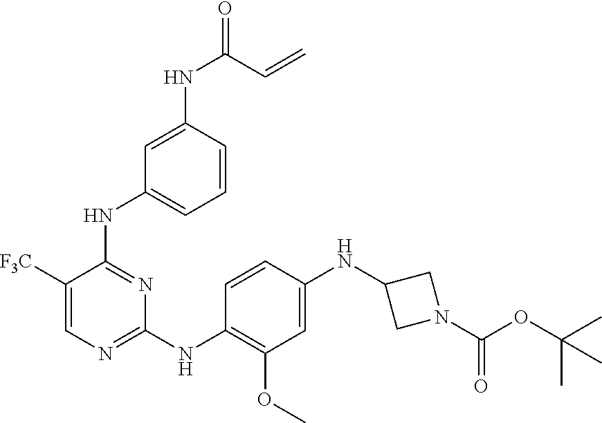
C1([F3C])=CN=C(NC2=C(OC)C=C(NC3CN(C(OC(C)(C)C)=O)C3)C=C2)N=C1NC1=CC=CC(NC(=O)C=C)=C1
